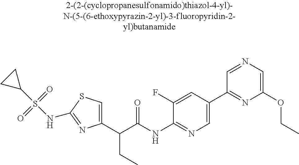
C1(C(C(NC2=NC=C(C3=NC(OCC)=CN=C3)C=C2F)=O)CC)=CSC(NS(C2CC2)(=O)=O)=N1
